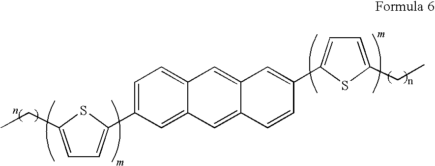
C1=C(C2=CC=C(CC)S2)C=C2C(=C1)C=C1C(=C2)C=CC(C2=CC=C(CC)S2)=C1
